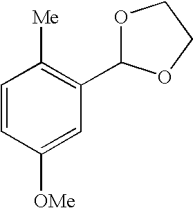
C1=CC([OMe])=CC(C2OCCO2)=C1[Me]
